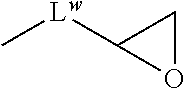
C[Lw]C1OC1
